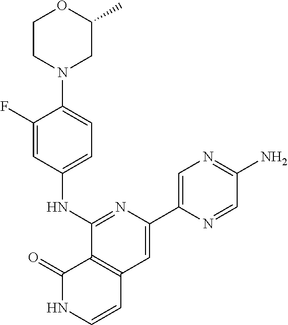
N1=C(NC2=CC=C(N3CC(C)OCC3)C(F)=C2)C2=C(C=C1C1=CN=C(N)C=N1)C=CNC2=O
